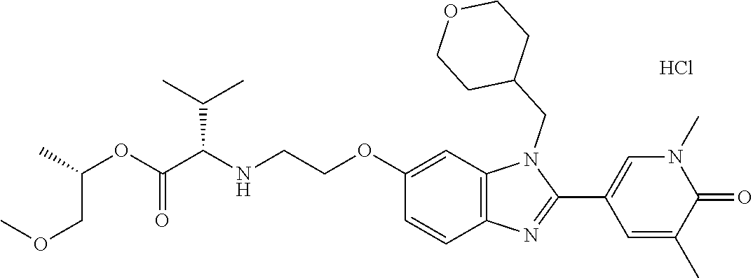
Cl.C1(OCCNC(C(OC(COC)C)=O)C(C)C)=CC2=C(C=C1)N=C(C1=CN(C)C(=O)C(C)=C1)N2CC1CCOCC1
